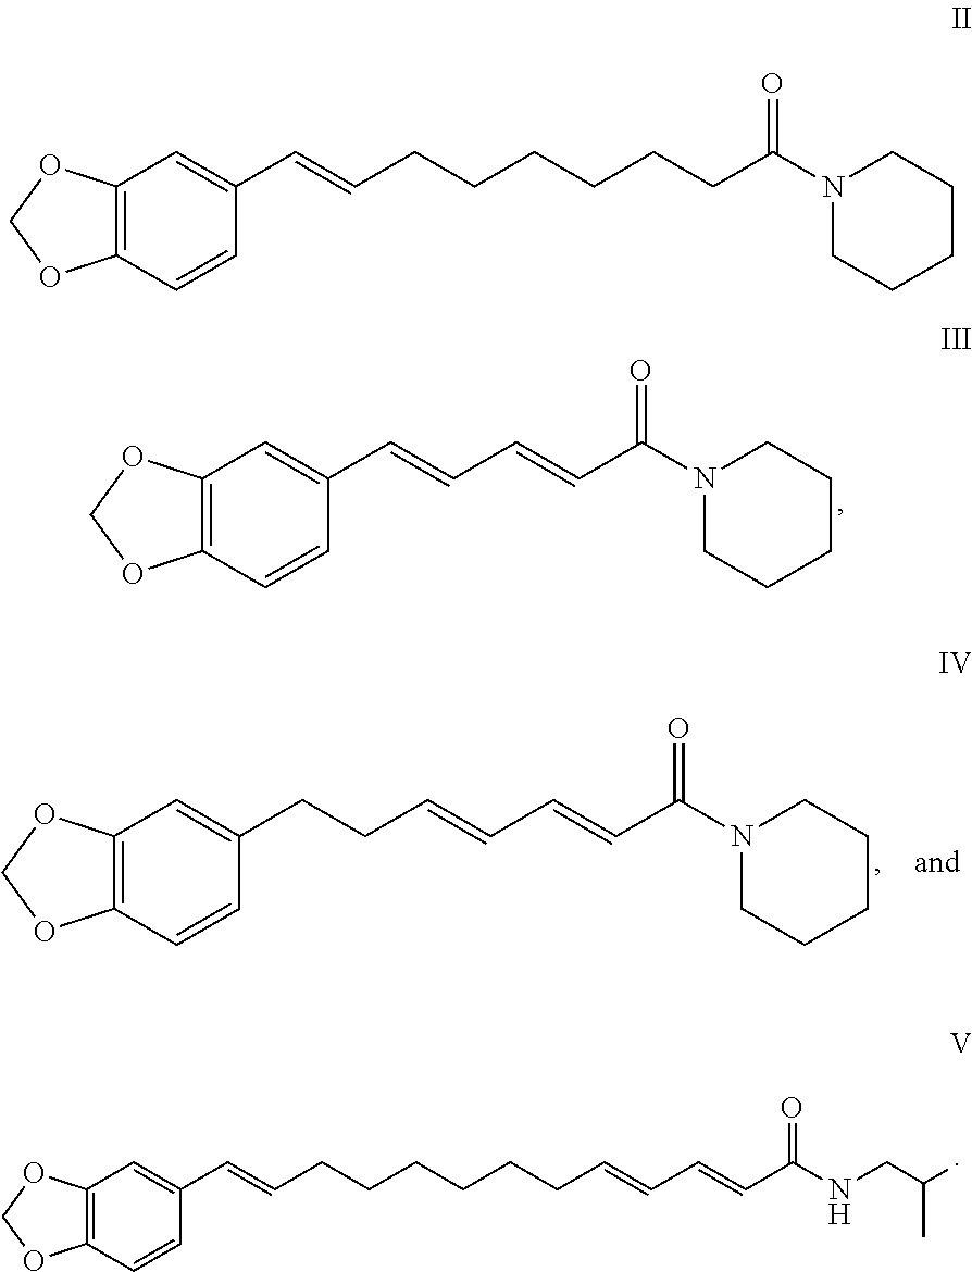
C12=C(C=CC(C=CCCCCCCC(N3CCCCC3)=O)=C1)OCO2.C12=C(C=CC(C=CC=CC(N3CCCCC3)=O)=C1)OCO2.C12=C(C=CC(CCC=CC=CC(N3CCCCC3)=O)=C1)OCO2.C12=C(C=CC(C=CCCCCCCC=CC=CC(NCC(C)C)=O)=C1)OCO2
